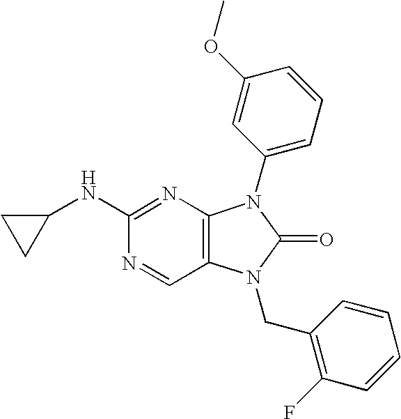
C1(NC2CC2)=NC2=C(C=N1)N(CC1=C(F)C=CC=C1)C(=O)N2C1=CC=CC(OC)=C1
